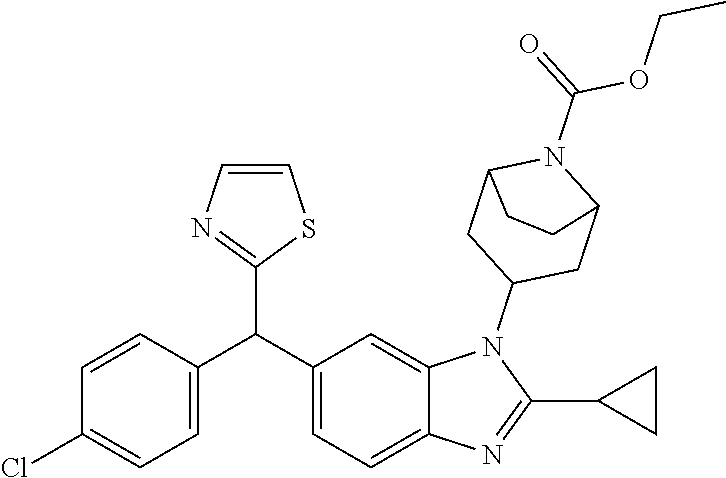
C1=C(C(C2=CC=C3C(=C2)N(C2CC4N(C(OCC)=O)C(C2)CC4)C(C2CC2)=N3)C2=NC=CS2)C=CC(Cl)=C1
